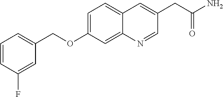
C1=CC(F)=CC(COC2=CC=C3C(=C2)N=CC(CC(N)=O)=C3)=C1
